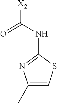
[X2]C(NC1=NC(C)=CS1)=O
